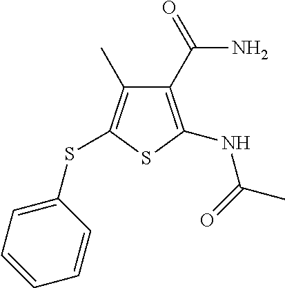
C1(C(=O)N)=C(NC(C)=O)SC(SC2=CC=CC=C2)=C1C
